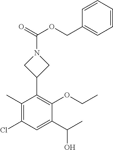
C1(C2=C(OCC)C(C(C)O)=CC(Cl)=C2C)CN(C(OCC2=CC=CC=C2)=O)C1
